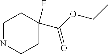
N1CCC(C(OCC)=O)(F)CC1
